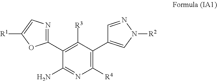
C1(C2=CN([R2])N=C2)=C([R4])N=C(N)C(C2=NC=C([R1])O2)=C1[R3]
